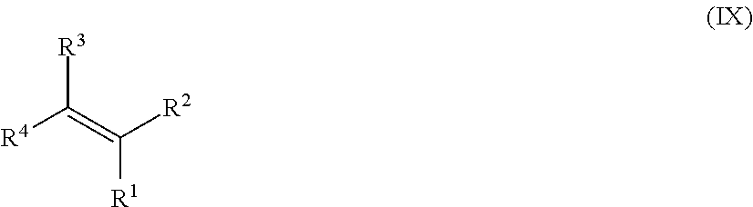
[R4]C(=C([R2])[R1])[R3]
